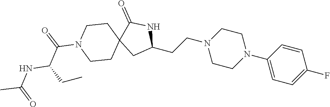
N1C(=O)C2(CC1CCN1CCN(C3=CC=C(F)C=C3)CC1)CCN(C(=O)C(CC)NC(C)=O)CC2
